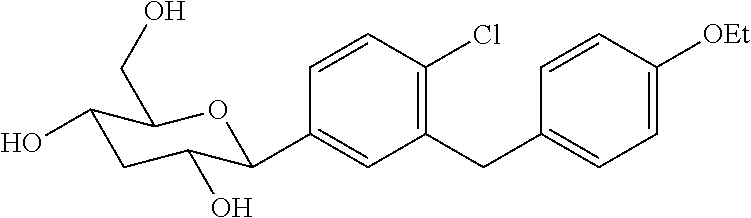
C1=CC(Cl)=C(CC2=CC=C([OEt])C=C2)C=C1C1C(O)CC(O)C(CO)O1
